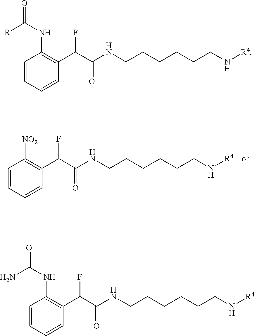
C1=CC=CC(C(C(NCCCCCCN[R4])=O)F)=C1[NO2].C1=CC=CC(C(C(NCCCCCCN[R4])=O)F)=C1NC([R])=O.C1=CC=CC(C(C(NCCCCCCN[R4])=O)F)=C1NC(=O)N
